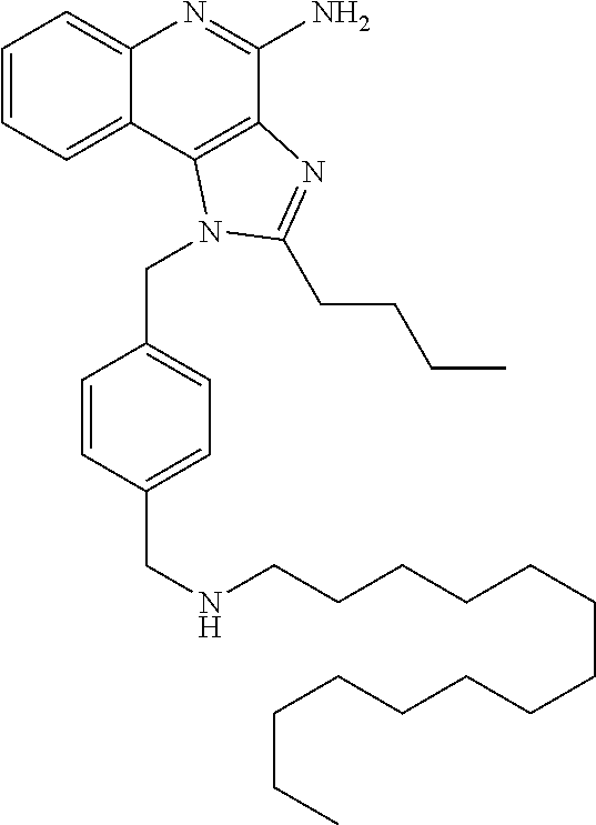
C1=CC=C2C(=C1)N=C(N)C1=C2N(CC2=CC=C(CNCCCCCCCCCCCCCC)C=C2)C(CCCC)=N1
